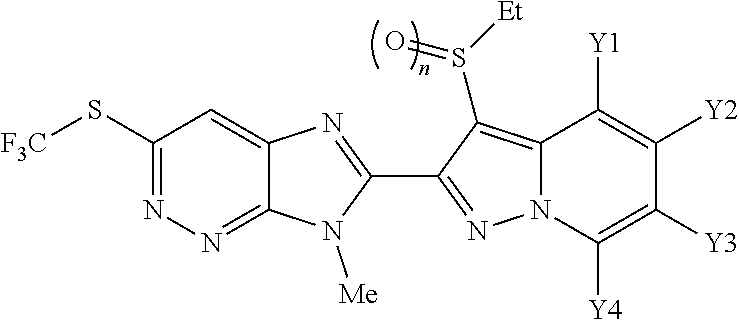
C12=NN=C(S[F3C])C=C1N=C(C1=NN3C(=C1S([Et])=O)C([Y1])=C([Y2])C([Y3])=C3[Y4])N2[Me]
